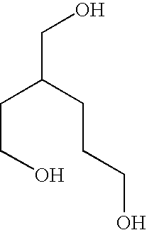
C(CO)C(CCCO)CO
